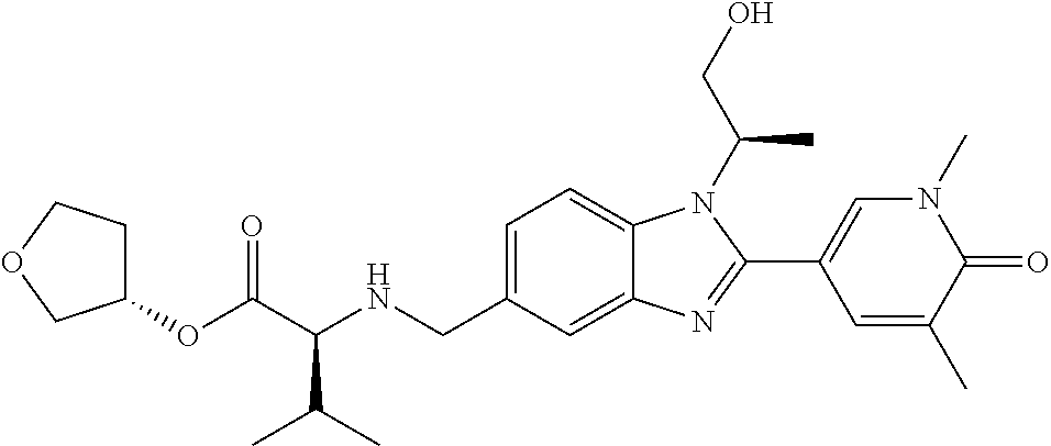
C1=C(CNC(C(OC2CCOC2)=O)C(C)C)C=C2C(=C1)N(C(CO)C)C(C1=CN(C)C(=O)C(C)=C1)=N2
